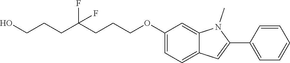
C(CCC(CCCOC1=CC=C2C(=C1)N(C)C(C1=CC=CC=C1)=C2)(F)F)O
